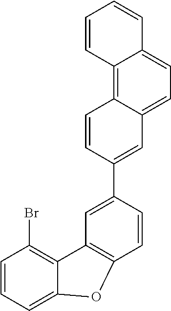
C12=C(Br)C=CC=C1OC1=C2C=C(C2=CC3=CC=C4C(=C3C=C2)C=CC=C4)C=C1
